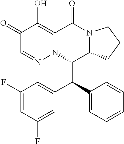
C1(F)=CC(F)=CC(C(C2=CC=CC=C2)C2C3N(C(=O)C4=C(O)C(=O)C=NN24)CCC3)=C1
